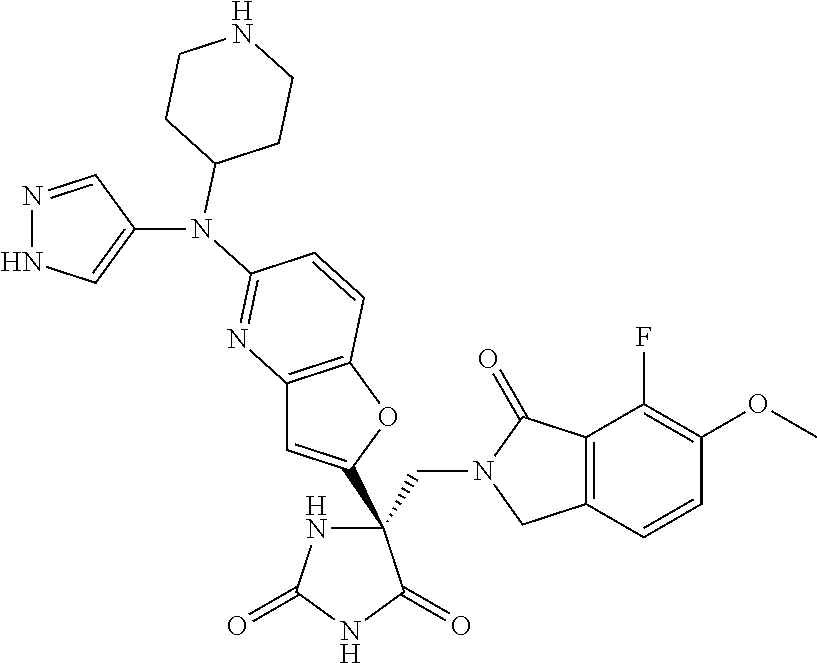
C(C1(C2=CC3=C(O2)C=CC(N(C2=CNN=C2)C2CCNCC2)=N3)NC(=O)NC1=O)N1CC2=C(C1=O)C(F)=C(OC)C=C2
